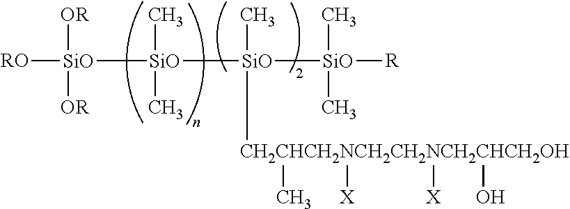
[RO][SiO]([OR])([OR])[SiO](C)(C)[SiO](C)([CH2CHCH2NCH2CH2NCH2CHCH2OH](C)([X])([X])O)[SiO]([R])(C)C
